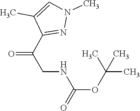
C1(C)=CN(C)N=C1C(CNC(OC(C)(C)C)=O)=O
